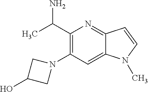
C1(C(C)N)=C(N2CC(O)C2)C=C2C(=N1)C=CN2C
